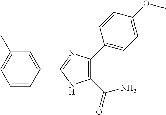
C1(C)=CC=CC(C2=NC(C3=CC=C(OC)C=C3)=C(C(=O)N)N2)=C1
